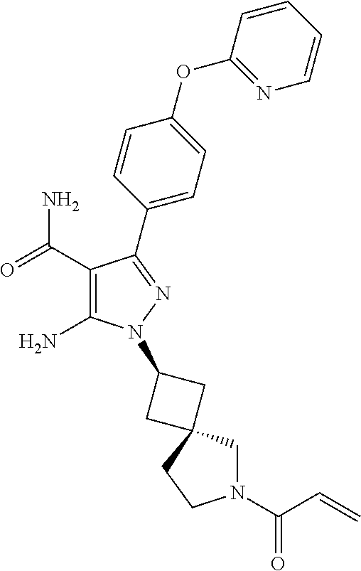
C1(C(=O)N)=C(N)N(C2CC3(C2)CN(C(C=C)=O)CC3)N=C1C1=CC=C(OC2=NC=CC=C2)C=C1
